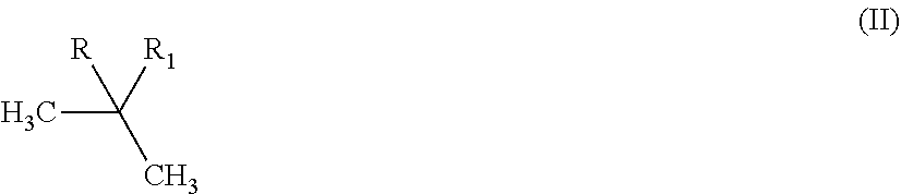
[R]C(C)([R1])C
